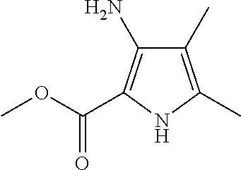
C1(C)=C(C)NC(C(OC)=O)=C1N
